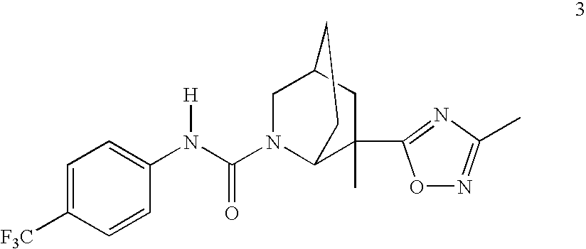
C1(N(C(N2C3C(C4=NC(C)=NO4)(C)CC(C2)CC3)=O)[H])=CC=C([F3C])C=C1
